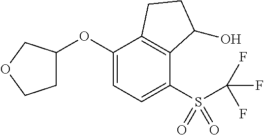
O(C1=CC=C(S(=O)(=O)C(F)(F)F)C2=C1CCC2O)C1CCOC1
